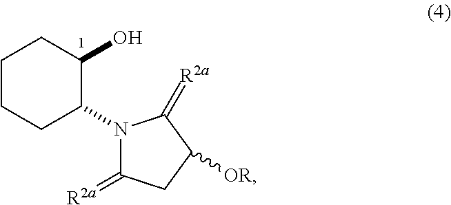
OC1CCCCC1N1C(=[R2a])CC([OR])C1=[R2a]
